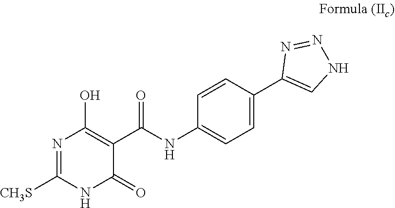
N1=C([CH3S])NC(=O)C(C(NC2=CC=C(C3=CNN=N3)C=C2)=O)=C1O
